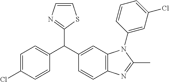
C1=C(Cl)C=CC(C(C2=CC3=C(C=C2)N=C(C)N3C2=CC(Cl)=CC=C2)C2=NC=CS2)=C1
